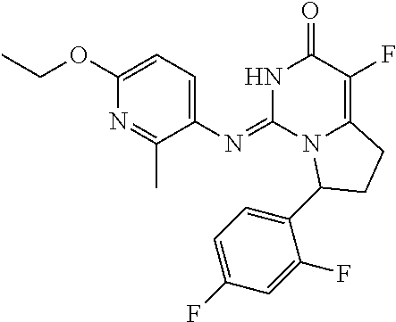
C1(OCC)=CC=C(N=C2N3C(=C(F)C(=O)N2)CCC3C2=CC=C(F)C=C2F)C(C)=N1
